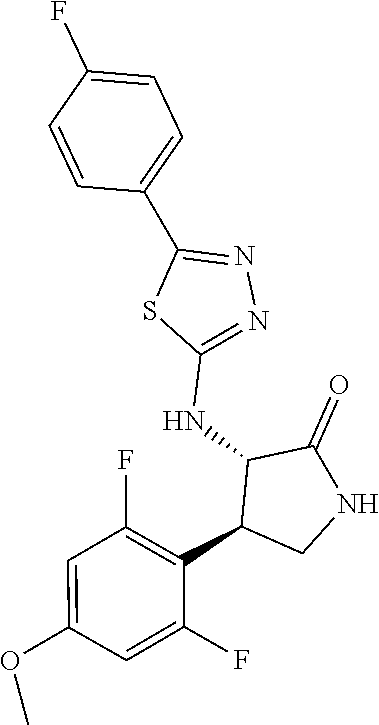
C1(NC2C(C3=C(F)C=C(OC)C=C3F)CNC2=O)=NN=C(C2=CC=C(F)C=C2)S1
